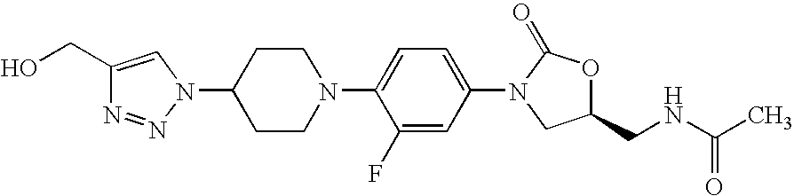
C1(CO)=CN(C2CCN(C3=CC=C(N4CC(CNC(=O)C)OC4=O)C=C3F)CC2)N=N1
